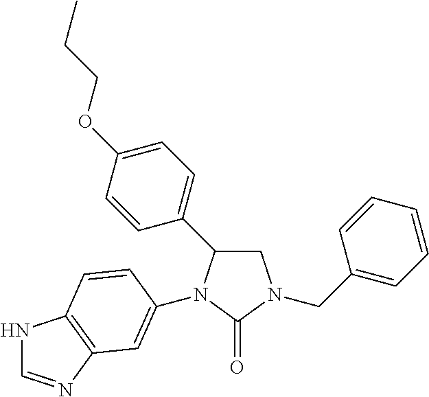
C1N(CC2=CC=CC=C2)C(=O)N(C2=CC3=C(NC=N3)C=C2)C1C1=CC=C(OCCC)C=C1
